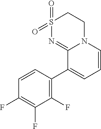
C1(F)=C(C2=CC=CN3C2=NS(=O)(=O)CC3)C=CC(F)=C1F
